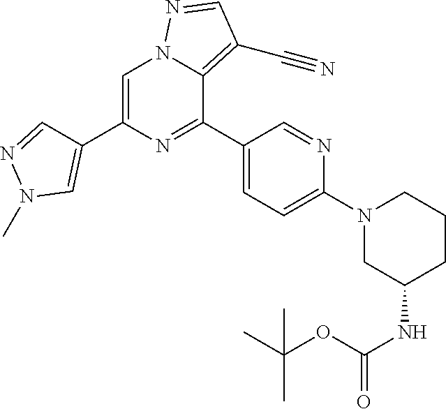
C1C(NC(=O)OC(C)(C)C)CN(C2=CC=C(C3=NC(C4=CN(C)N=C4)=CN4C3=C(C#N)C=N4)C=N2)CC1
